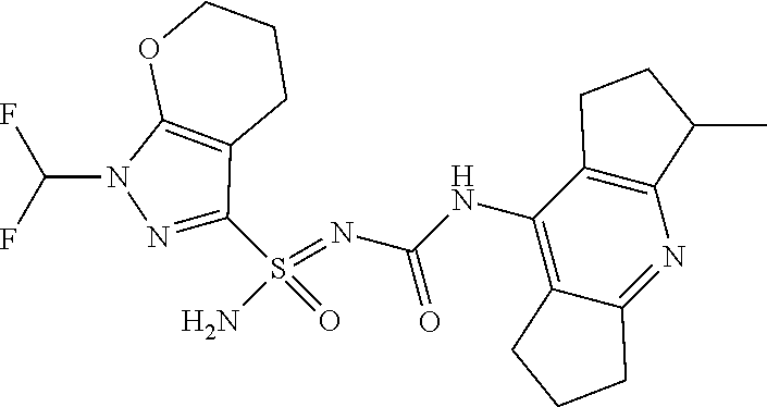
C(NC1=C2C(=NC3=C1CCC3C)CCC2)(N=S(N)(=O)C1=NN(C(F)F)C2=C1CCCO2)=O
